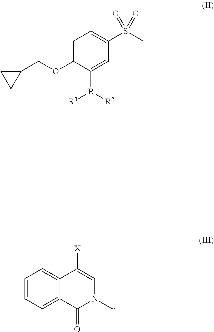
C1CC1COC1=CC=C(S(C)(=O)=O)C=C1B([R1])[R2].[X]C1=CN(C)C(=O)C2=CC=CC=C12
